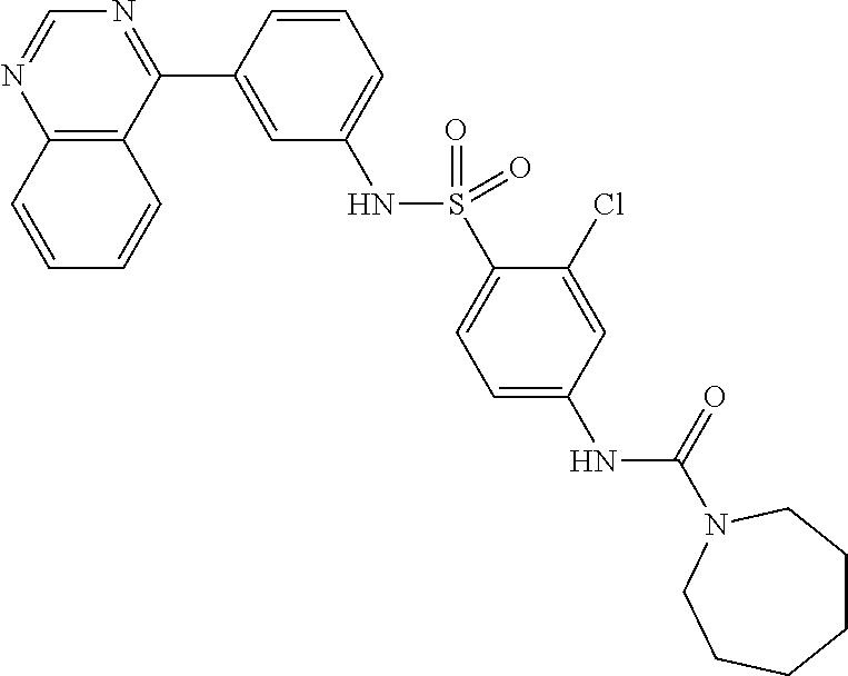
C12=C(C(C3=CC(NS(C4=CC=C(NC(=O)N5CCCCCC5)C=C4Cl)(=O)=O)=CC=C3)=NC=N1)C=CC=C2
